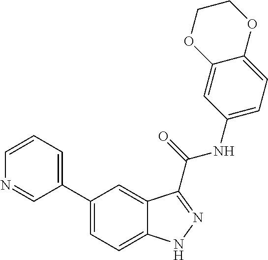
C1=CN=CC(C2=CC=C3C(=C2)C(C(NC2=CC=C4C(=C2)OCCO4)=O)=NN3)=C1
